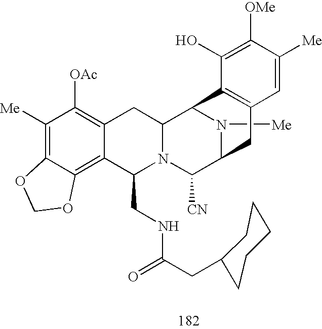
C1([Me])=C2C(=C3C(=C1[OAc])CC1N(C3CNC(=O)CC3CCCCC3)C([CN])C3N([Me])C1C1=C(C3)C=C([Me])C([OMe])=C1O)OCO2
